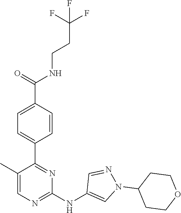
C1(C2=NC(NC3=CN(C4CCOCC4)N=C3)=NC=C2C)=CC=C(C(NCCC(F)(F)F)=O)C=C1
